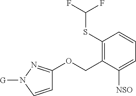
C1(SC(F)F)=C(COC2=NN([G])C=C2)C([NSO])=CC=C1
